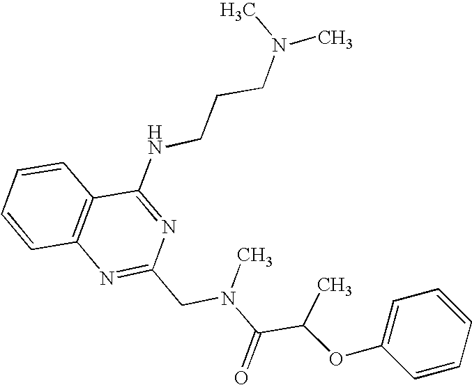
C1=CC2=C(C=C1)C(NCCCN(C)C)=NC(CN(C(C(OC1=CC=CC=C1)C)=O)C)=N2
